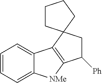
C1=CC=C2C(=C1)C1=C([NMe]2)C([Ph])CC12CCCC2
